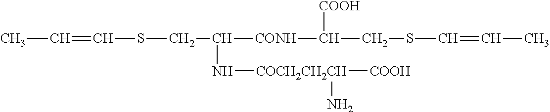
CC=CSCC([CONH]C(CSC=CC)[COOH])N[COCH2CH2CH]([COOH])N
